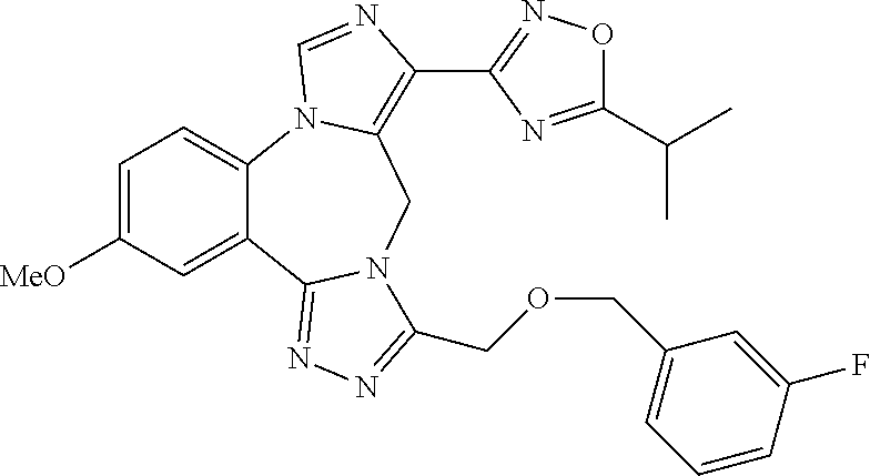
C12=CC=C([MeO])C=C1C1=NN=C(COCC3=CC=CC(F)=C3)N1CC1=C(C3=NOC(C(C)C)=N3)N=CN21
